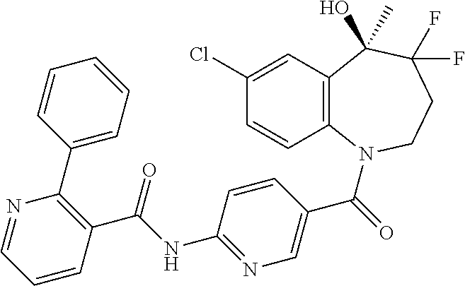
C1(Cl)=CC2=C(C=C1)N(C(=O)C1=CN=C(NC(C3=C(C4=CC=CC=C4)N=CC=C3)=O)C=C1)CCC(F)(F)C2(O)C
